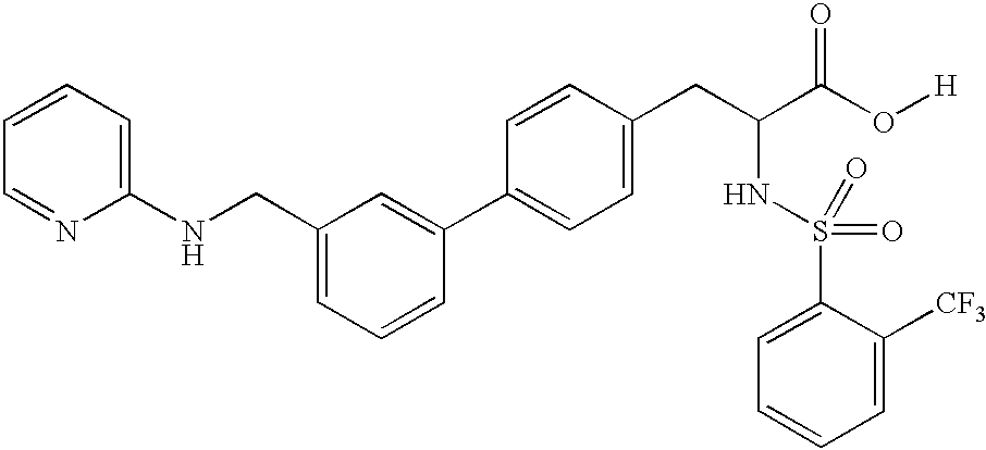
C1=CC=C(NCC2=CC=CC(C3=CC=C(CC(C(O[H])=O)NS(=O)(=O)C4=CC=CC=C4[CF3])C=C3)=C2)N=C1
